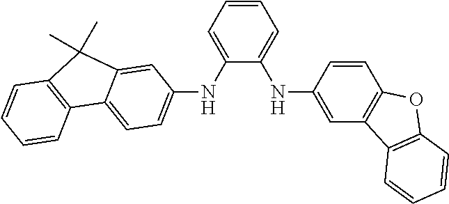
C1=CC=C(NC2=CC=C3C4=C(C=CC=C4)C(C)(C)C3=C2)C(NC2=CC3=C(C=C2)OC2=C3C=CC=C2)=C1
